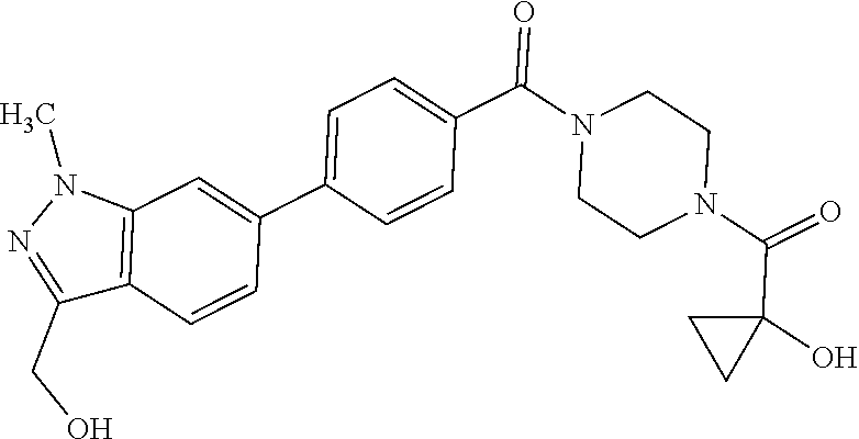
O=C(N1CCN(C(=O)C2=CC=C(C3=CC4=C(C=C3)C(CO)=NN4C)C=C2)CC1)C1(O)CC1
